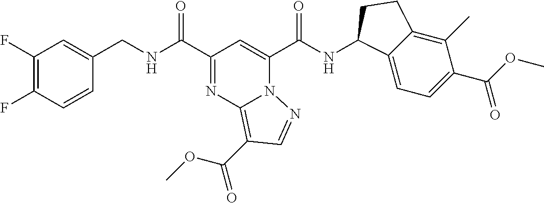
C1(C(NCC2=CC(F)=C(F)C=C2)=O)=NC2=C(C(OC)=O)C=NN2C(C(NC2C3=CC=C(C(=O)OC)C(C)=C3CC2)=O)=C1
